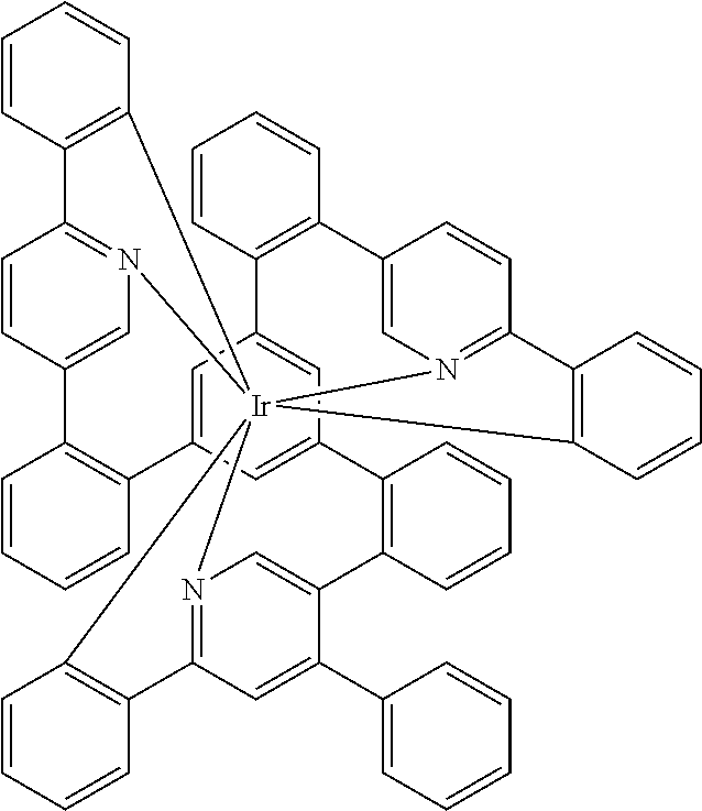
C12=C(C=CC=C1)[Ir]1345N6=C2C=CC(=C6)C2=C(C=CC=C2)C2=CC(=CC(=C2)C2=C(C=CC=C2)C2=CN1=C(C=C2C1=CC=CC=C1)C1=C3C=CC=C1)C1=C(C=CC=C1)C1=CN4=C(C=C1)C1=C5C=CC=C1
